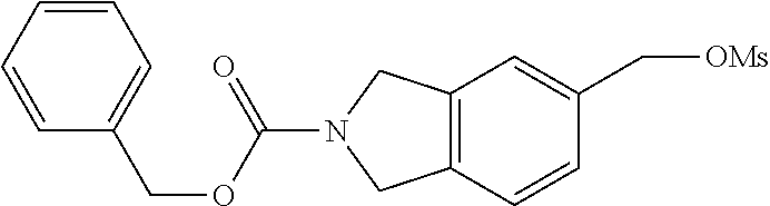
C1=CC=CC(COC(=O)N2CC3=C(C2)C=CC(C[OMs])=C3)=C1
